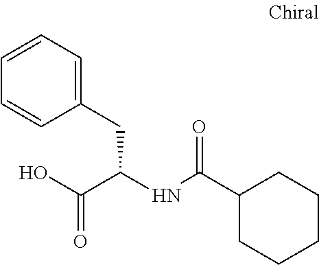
C1(CC(C(O)=O)NC(C2CCCCC2)=O)=CC=CC=C1
